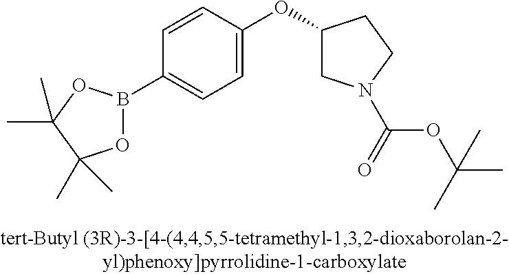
C1=CC(OC2CN(C(=O)OC(C)(C)C)CC2)=CC=C1B1OC(C)(C)C(C)(C)O1
